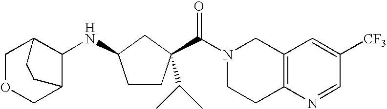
N1(C(=O)C2(C(C)C)CCC(NC3C4COCC3CC4)C2)CCC2=C(C1)C=C([CF3])C=N2
